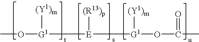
CO[G1]([E]([(R13)p])[G1]([(Y1)m])OC(C)=O)[(Y1)m]
